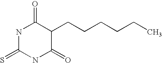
N1C(=S)NC(=O)C(CCCCCC)C1=O
